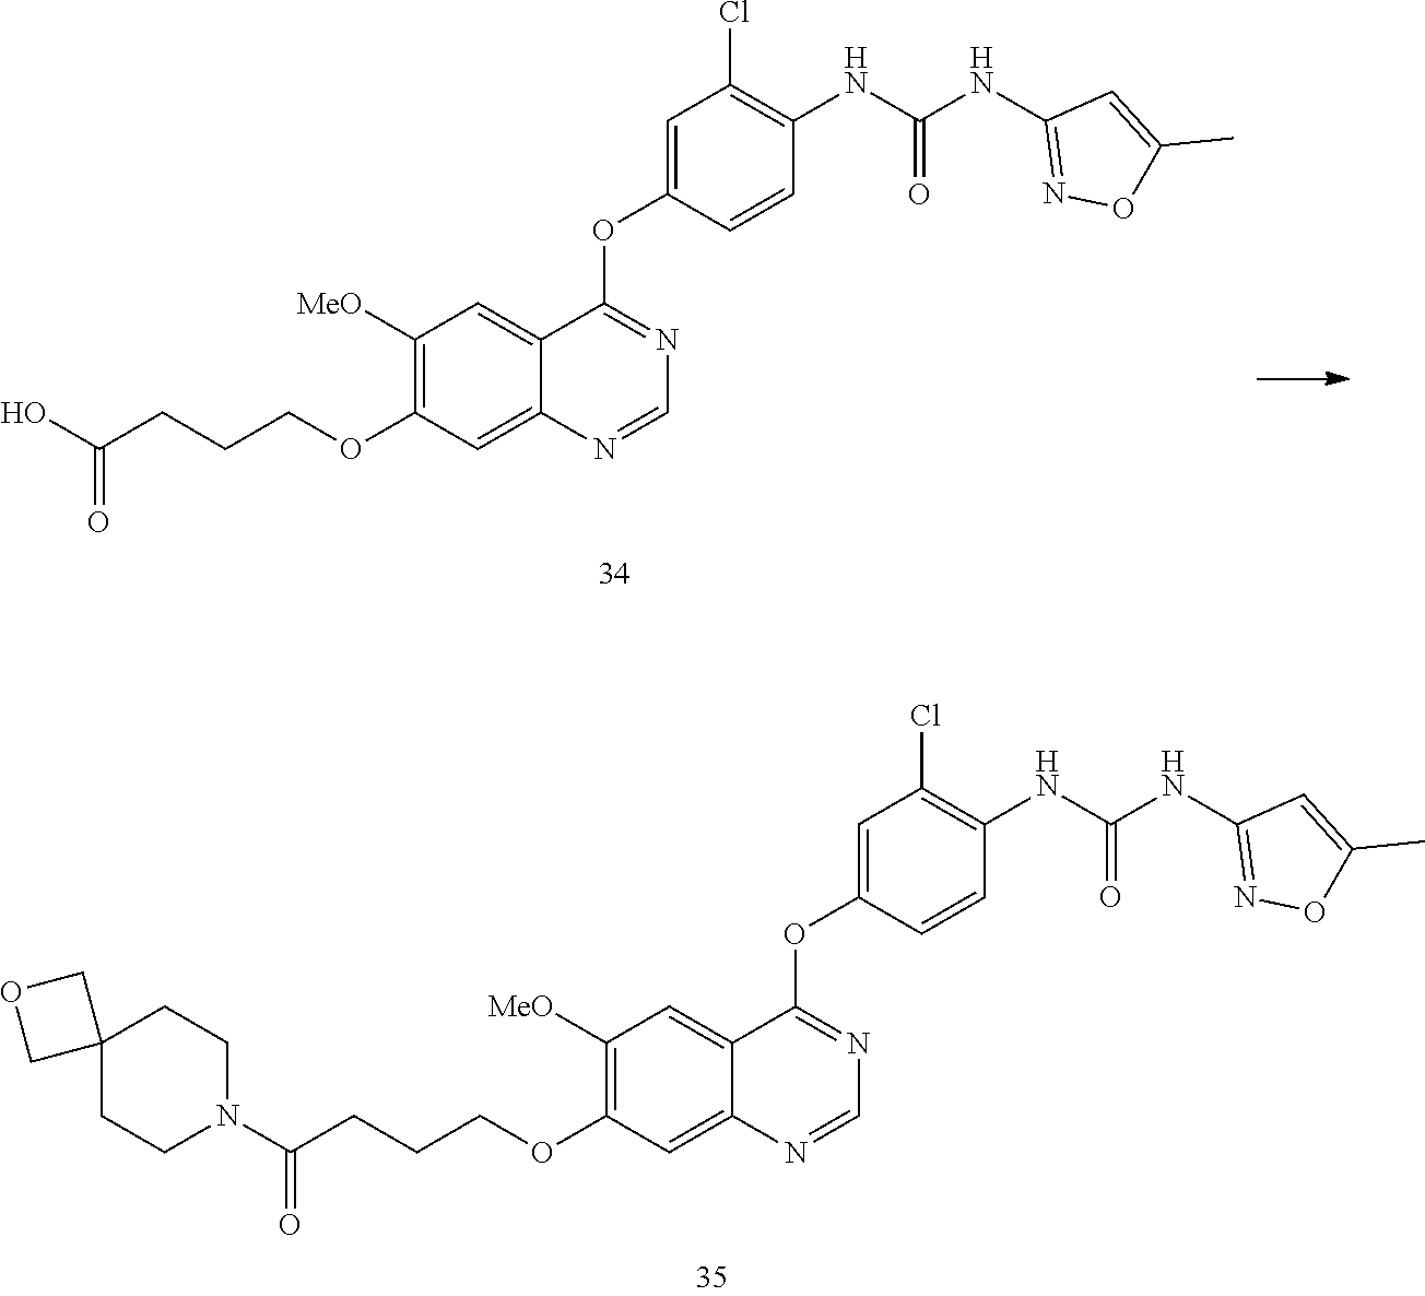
OC(CCCOC1=C([MeO])C=C2C(=C1)N=CN=C2OC1=CC(Cl)=C(NC(NC2=NOC(C)=C2)=O)C=C1)=O.N1(C(CCCOC2=C([MeO])C=C3C(=C2)N=CN=C3OC2=CC(Cl)=C(NC(NC3=NOC(C)=C3)=O)C=C2)=O)CCC2(CC1)COC2
